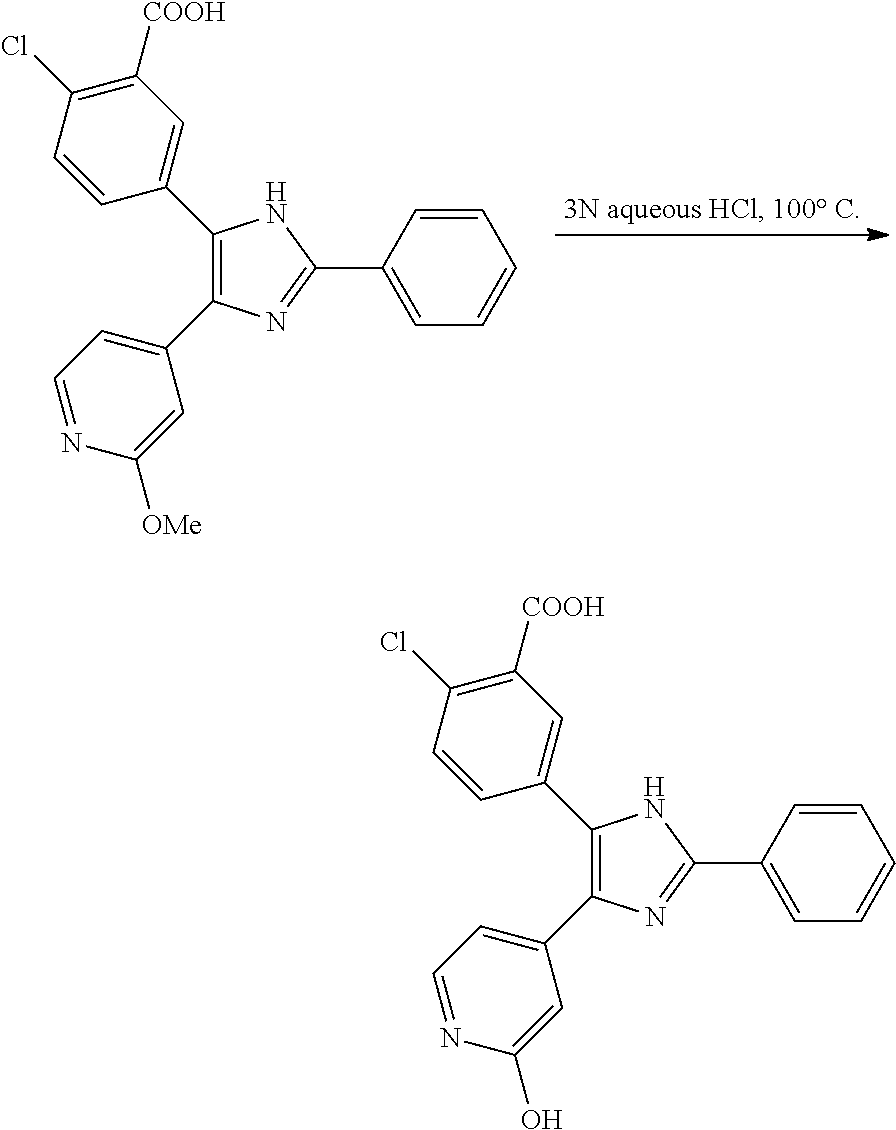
N1=C(C2=CC=CC=C2)NC(C2=CC([COOH])=C(Cl)C=C2)=C1C1=CC=NC([OMe])=C1.N1=C(C2=CC=CC=C2)NC(C2=CC([COOH])=C(Cl)C=C2)=C1C1=CC=NC(O)=C1
